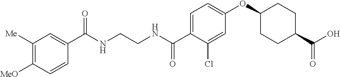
C1(C(NCCNC(C2=CC=C(OC3CCC(C(O)=O)CC3)C=C2Cl)=O)=O)=CC([Me])=C([MeO])C=C1
